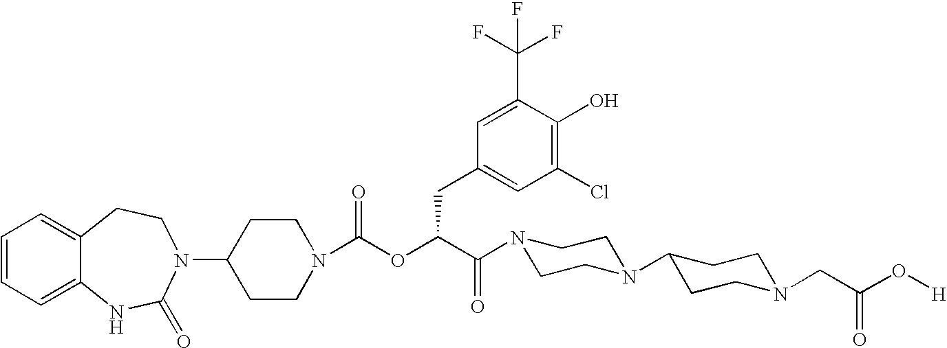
C1(N2C(=O)NC3=CC=CC=C3CC2)CCN(C(OC(C(=O)N2CCN(C3CCN(CC(O[H])=O)CC3)CC2)CC2=CC(Cl)=C(O)C(C(F)(F)F)=C2)=O)CC1
